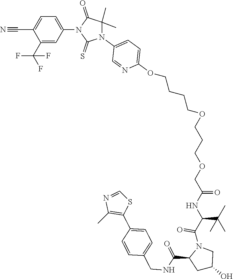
C1(OCCCCOCCCOCC(NC(C(C)(C)C)C(N2C(C(=O)NCC3=CC=C(C4=C(C)N=CS4)C=C3)CC(O)C2)=O)=O)=CC=C(N2C(C)(C)C(=O)N(C3=CC=C(C#N)C(C(F)(F)F)=C3)C2=S)C=N1
